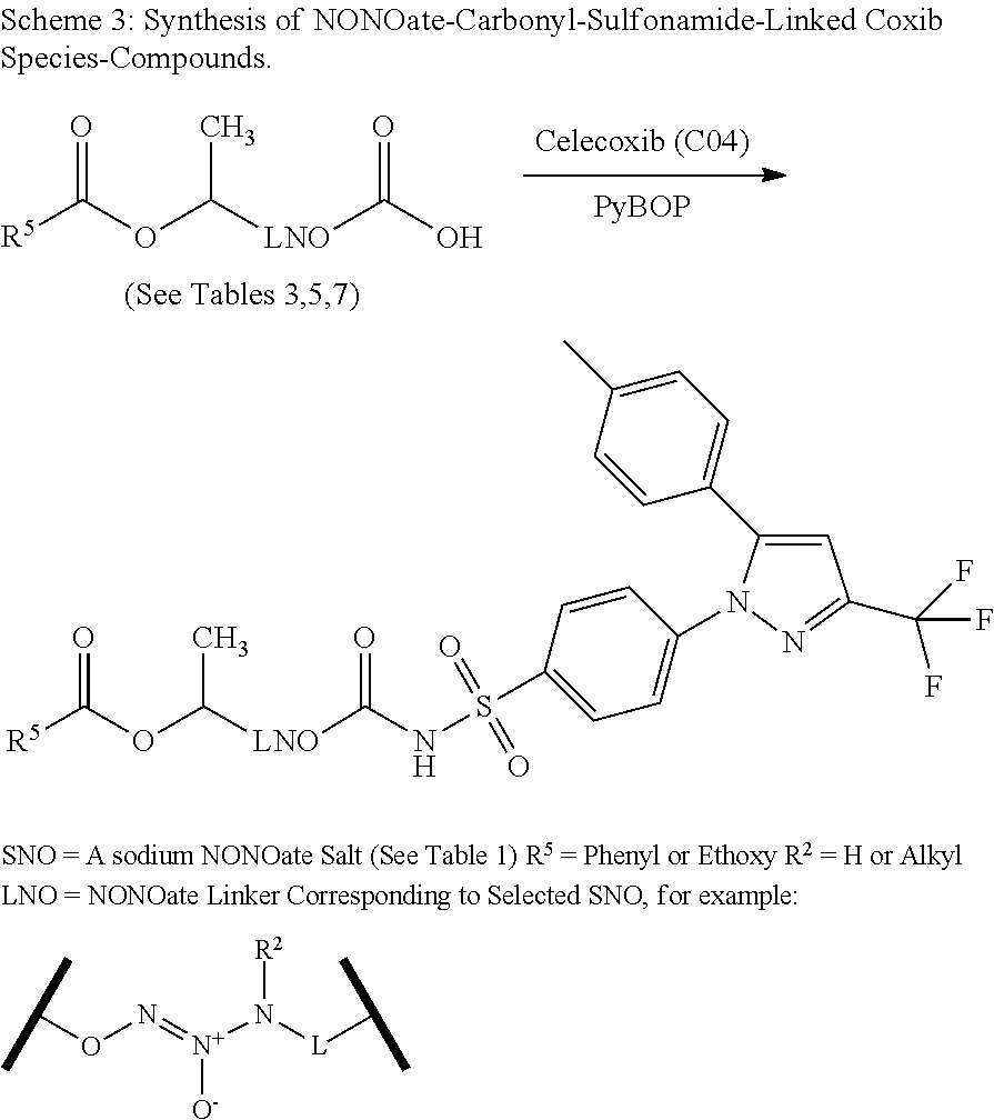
C(ON=[N+](N([L]C(C)C)[R2])[O-])(C)C.[R5]C(OC([LNO]C(O)=O)C)=O.[R5]C(OC([LNO]C(NS(C1=CC=C(N2C(C3=CC=C(C)C=C3)=CC(C(F)(F)F)=N2)C=C1)(=O)=O)=O)C)=O
